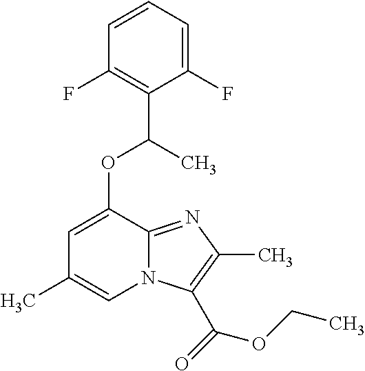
C1(F)=CC=CC(F)=C1C(OC1=CC(C)=CN2C1=NC(C)=C2C(=O)OCC)C
